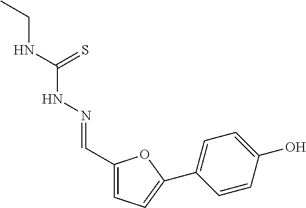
C1(C=NNC(NCC)=S)=CC=C(C2=CC=C(O)C=C2)O1
